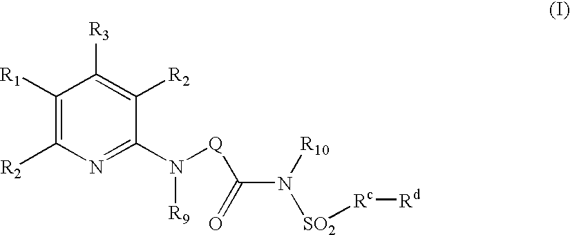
C1([R1])=C([R2])N=C(N([Q]C(N([SO2][Rc][Rd])[R10])=O)[R9])C([R2])=C1[R3]
